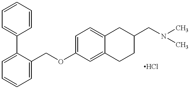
C1=CC=C(C2=CC=CC=C2COC2=CC=C3C(=C2)CCC(CN(C)C)C3)C=C1
